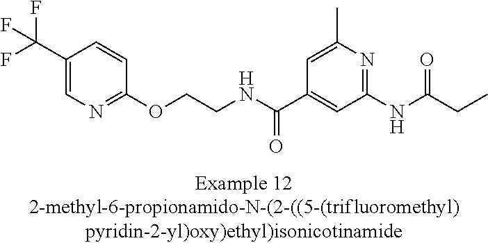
C1(C(F)(F)F)=CN=C(OCCNC(C2=CC(NC(CC)=O)=NC(C)=C2)=O)C=C1
